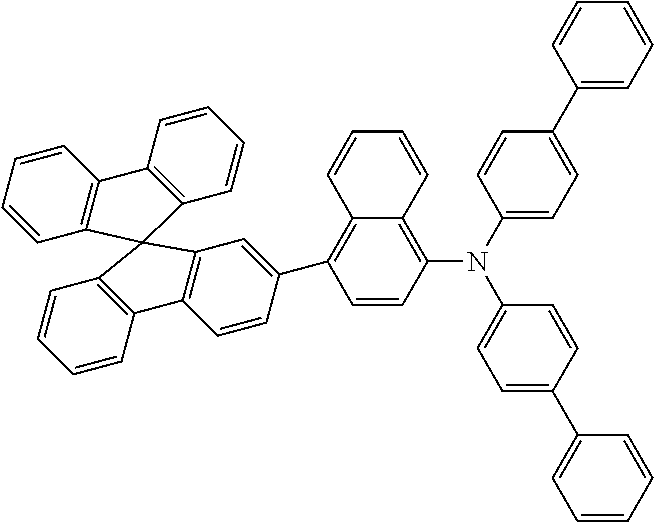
C1=CC(N(C2=CC=C(C3=CC=CC=C3)C=C2)C2=CC=C(C3=CC=CC=C3)C=C2)=C2C(=C1C1=CC3=C(C=C1)C1=C(C=CC=C1)C31C3=C(C=CC=C3)C3=C1C=CC=C3)C=CC=C2
